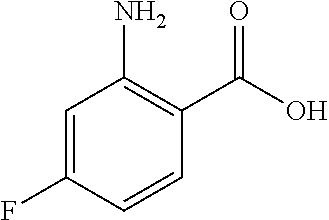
C1=C(F)C=CC(C(O)=O)=C1N
